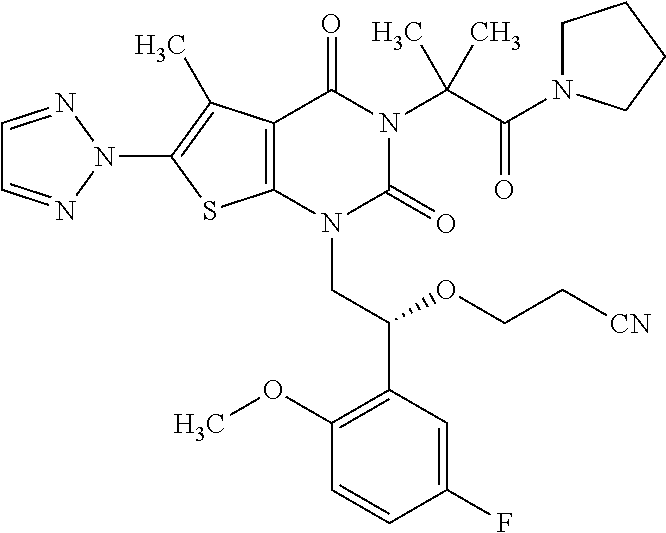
C12=C(C(C)=C(N3N=CC=N3)S1)C(=O)N(C(C(=O)N1CCCC1)(C)C)C(=O)N2CC(C1=C(OC)C=CC(F)=C1)OCC[CN]
